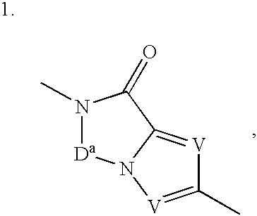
N1(C)[Da]N2C(=[V]C(C)=[V]2)C1=O
